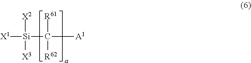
[X1][Si](C([A1])([R61])[R62])([X2])[X3]
